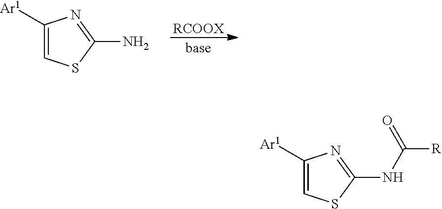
C1([Ar1])=CSC(N)=N1.[RCOOX].C1([Ar1])=CSC(NC([R])=O)=N1
